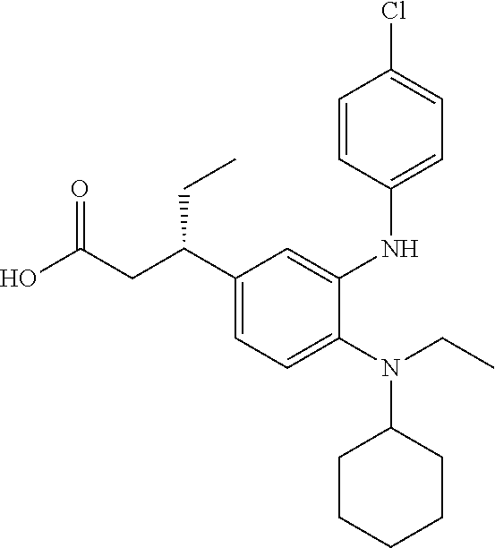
C1(C(CC(O)=O)CC)=CC=C(N(CC)C2CCCCC2)C(NC2=CC=C(Cl)C=C2)=C1
